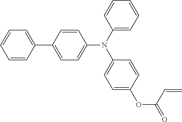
C1=C(C2=CC=CC=C2)C=CC(N(C2=CC=C(OC(C=C)=O)C=C2)C2=CC=CC=C2)=C1
